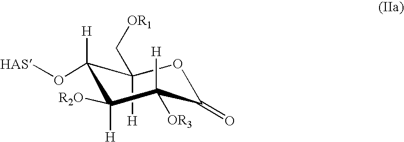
O1C(=O)C([H])([OR3])C([H])([R2O])C([H])(O[HAS])C1([H])C[OR1]
